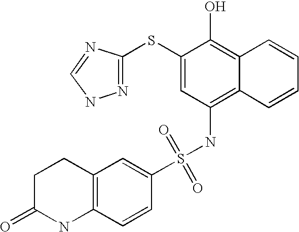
C12=C(C=CC(S(NC3=C4C(=C(O)C(SC5=NNC=N5)=C3)C=CC=C4)(=O)=O)=C1)NC(=O)CC2
